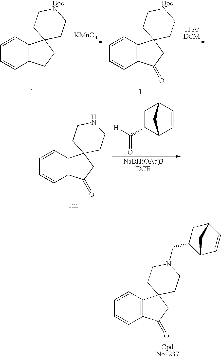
C1=CC2=C(C=C1)CCC21CC[BocN]CC1.[KMnO4].C1=CC2=C(C=C1)C(=O)CC21CC[BocN]CC1.C1=CC2=C(C=C1)C(=O)CC21CCNCC1.[H]C(=O)C1CC2C=CC1C2.C1=CC2=C(C=C1)C(=O)CC21CCN(CC2C3C=CC(C2)C3)CC1
